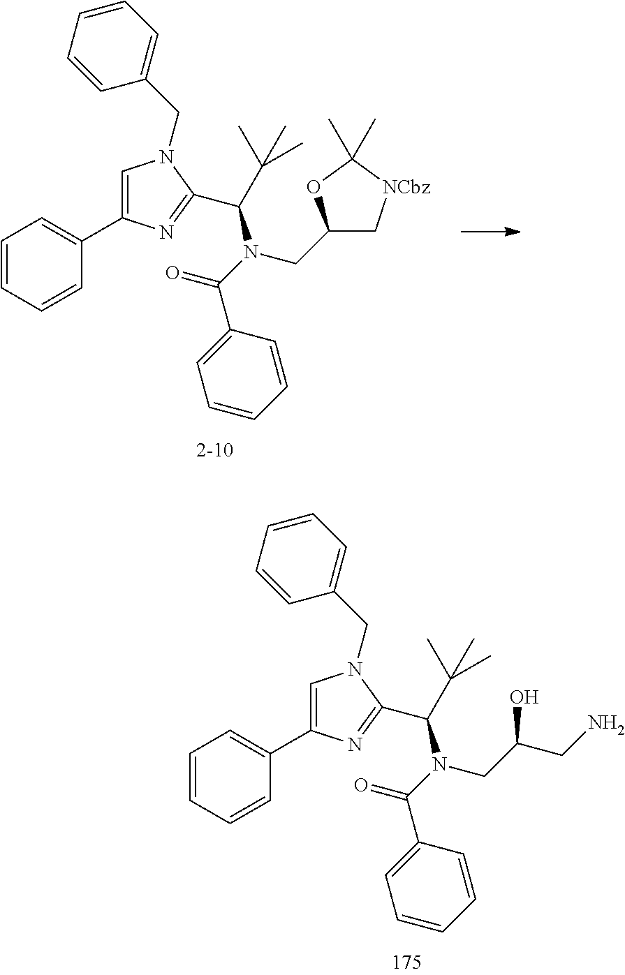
C1=C(C2=CC=CC=C2)N=C(C(N(C(=O)C2=CC=CC=C2)CC2C[NCbz]C(C)(C)O2)C(C)(C)C)N1CC1=CC=CC=C1.C1=C(C2=CC=CC=C2)N=C(C(N(C(=O)C2=CC=CC=C2)CC(CN)O)C(C)(C)C)N1CC1=CC=CC=C1
